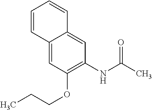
C1=CC2=CC(OCCC)=C(NC(C)=O)C=C2C=C1
